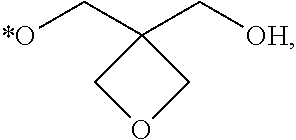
[*O]CC1(C[OH])COC1
